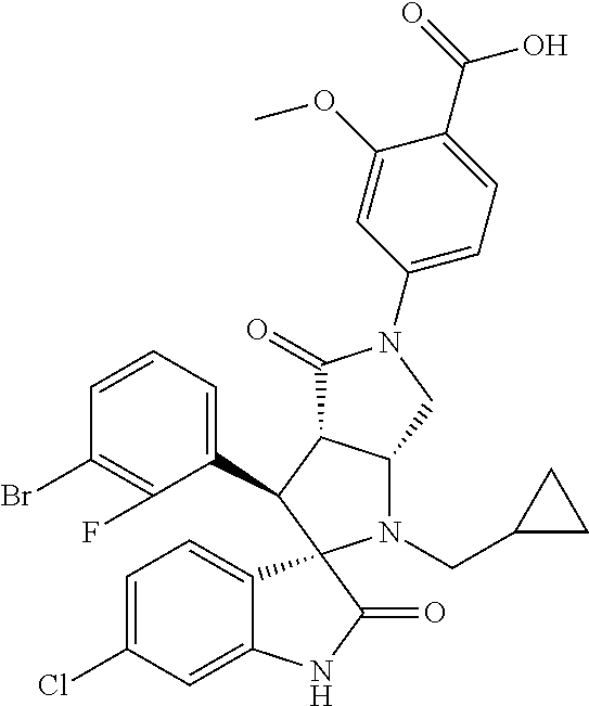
C1(C2C3C(N(CC4CC4)C24C2=CC=C(Cl)C=C2NC4=O)CN(C2=CC=C(C(=O)O)C(OC)=C2)C3=O)=CC=CC(Br)=C1F
